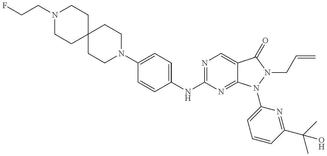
N1(CCF)CCC2(CC1)CCN(C1=CC=C(NC3=NC=C4C(=N3)N(C3=CC=CC(C(C)(C)O)=N3)N(CC=C)C4=O)C=C1)CC2
